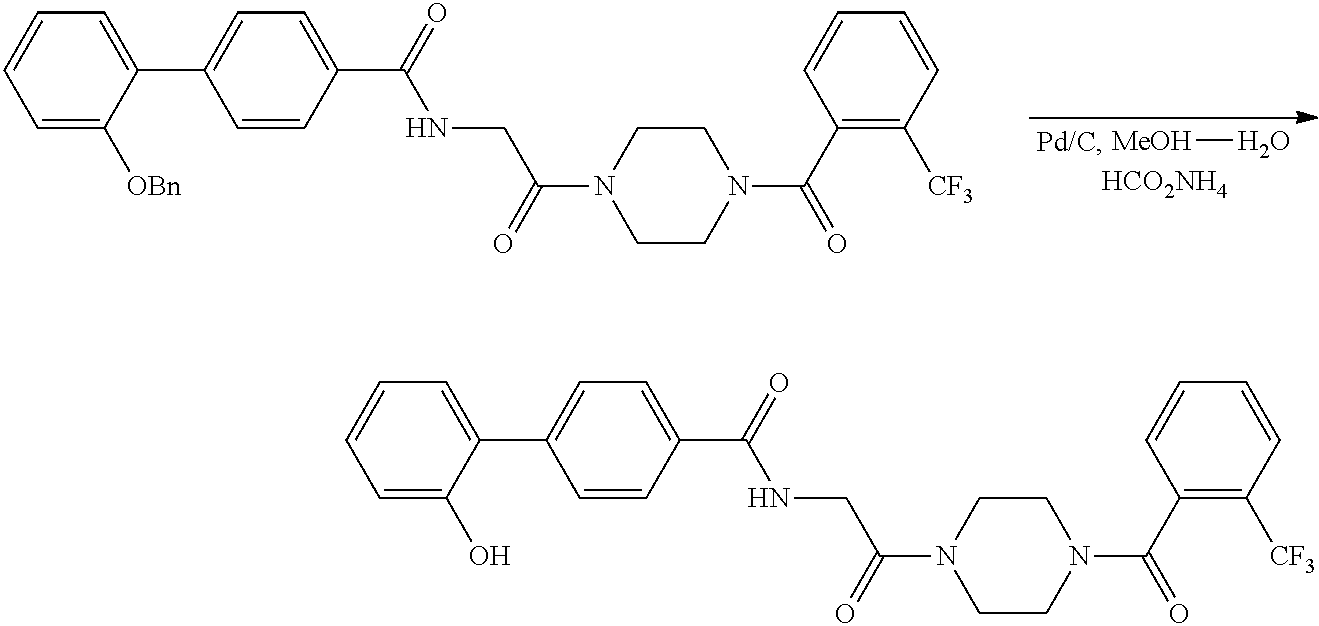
C1=C([OBn])C(C2=CC=C(C(=O)NCC(N3CCN(C(C4=C([CF3])C=CC=C4)=O)CC3)=O)C=C2)=CC=C1.[MeOH]O.[HCO2NH4].C1=C(O)C(C2=CC=C(C(=O)NCC(N3CCN(C(C4=C([CF3])C=CC=C4)=O)CC3)=O)C=C2)=CC=C1
